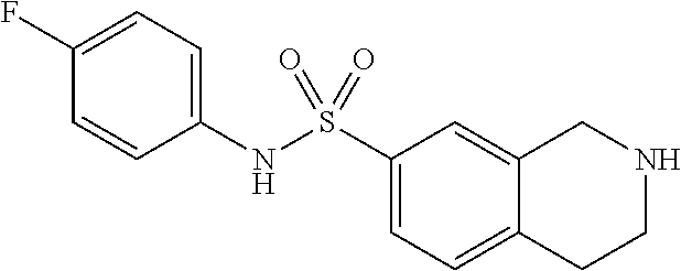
C1(NS(C2=CC=C3C(=C2)CNCC3)(=O)=O)=CC=C(F)C=C1
